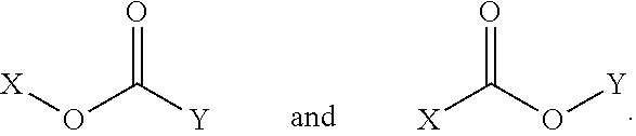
O=C([Y])O[X].O=C([X])O[Y]
